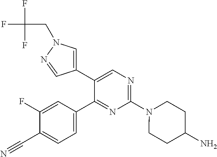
C1=C(C2=CN(CC(F)(F)F)N=C2)C(C2=CC=C(C#N)C(F)=C2)=NC(N2CCC(N)CC2)=N1
